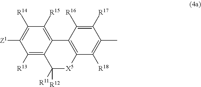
C1([R14])=C([Z1])C([R13])=C2C(=C1[R15])C1=C([X5]C2([R12])[R11])C([R18])=C(C)C([R17])=C1[R16]
